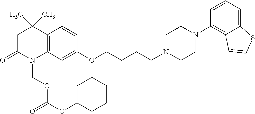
C12=C(C=C(OCCCCN3CCN(C4=C5C(=CC=C4)SC=C5)CC3)C=C1)N(COC(OC1CCCCC1)=O)C(=O)CC2(C)C
